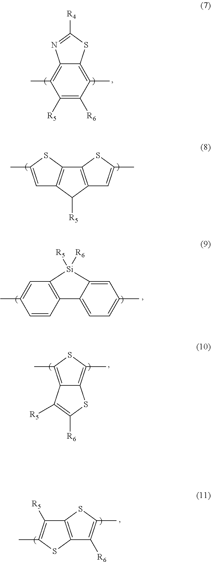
C12=C(C)C([R6])=C([R5])C(C)=C1N=C([R4])S2.C1=C(C)SC2=C1C([R5])C1=C2SC(C)=C1.C1=CC2=C(C=C1C)[Si]([R6])([R5])C1=CC(C)=CC=C21.C12=C(C)SC(C)=C1SC([R6])=C2[R5].C12=C(SC(C)=C1[R6])C([R5])=C(C)S2
